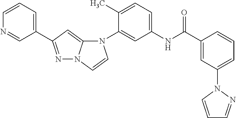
C1(C2=NN3C(=C2)N(C2=CC(NC(C4=CC(N5N=CC=C5)=CC=C4)=O)=CC=C2C)C=C3)=CC=CN=C1
